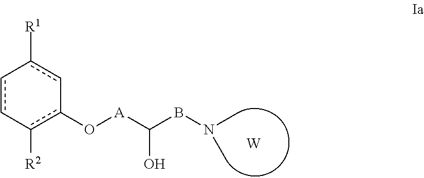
c1c-c([R2])c(O[A]C(BN(C)C)O)-cc-1[R1].[W]
